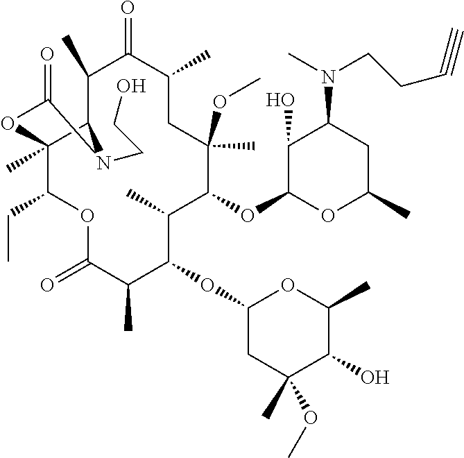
C12C(C)(C(CC)OC(=O)C(C)C(OC3CC(C)(OC)C(O)C(C)O3)C(C)C(OC3OC(C)CC(N(C)CCC#C)C3O)C(C)(OC)CC(C)C(=O)C1C)OC(=O)N2CCO
